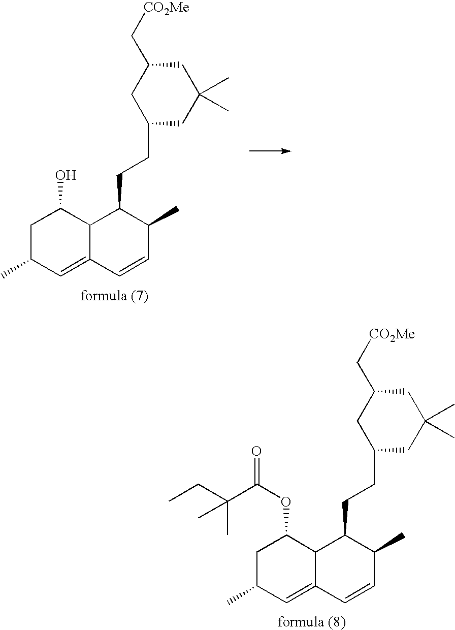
C1C(C)C=C2C(C1O)C(CCC1CC(C)(C)CC(C[CO2Me])C1)C(C)C=C2.C1C(C)C=C2C(C1OC(=O)C(CC)(C)C)C(CCC1CC(C)(C)CC(C[CO2Me])C1)C(C)C=C2
